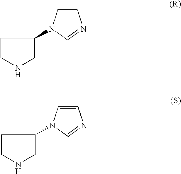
C1CNCC1N1C=CN=C1.C1CNCC1N1C=CN=C1
